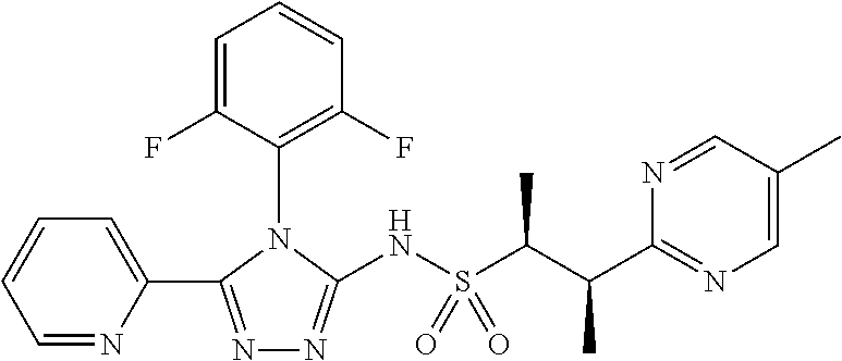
N1=C(C2=CC=CC=N2)N(C2=C(F)C=CC=C2F)C(NS(C(C(C2=NC=C(C)C=N2)C)C)(=O)=O)=N1
